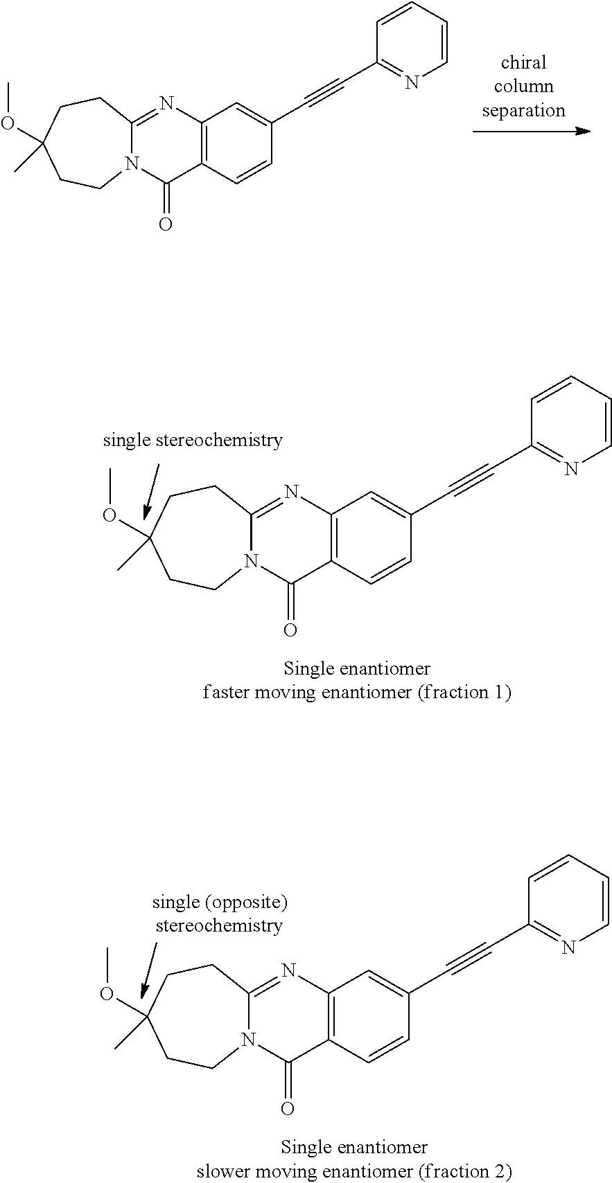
[chiralcolumnseparation].C12=C(N=C3N(C1=O)CCC(OC)(C)CC3)C=C(C#CC1=NC=CC=C1)C=C2.C12=C(N=C3N(C1=O)CCC(OC)(C)CC3)C=C(C#CC1=NC=CC=C1)C=C2.C12=C(N=C3N(C1=O)CCC(OC)(C)CC3)C=C(C#CC1=NC=CC=C1)C=C2
